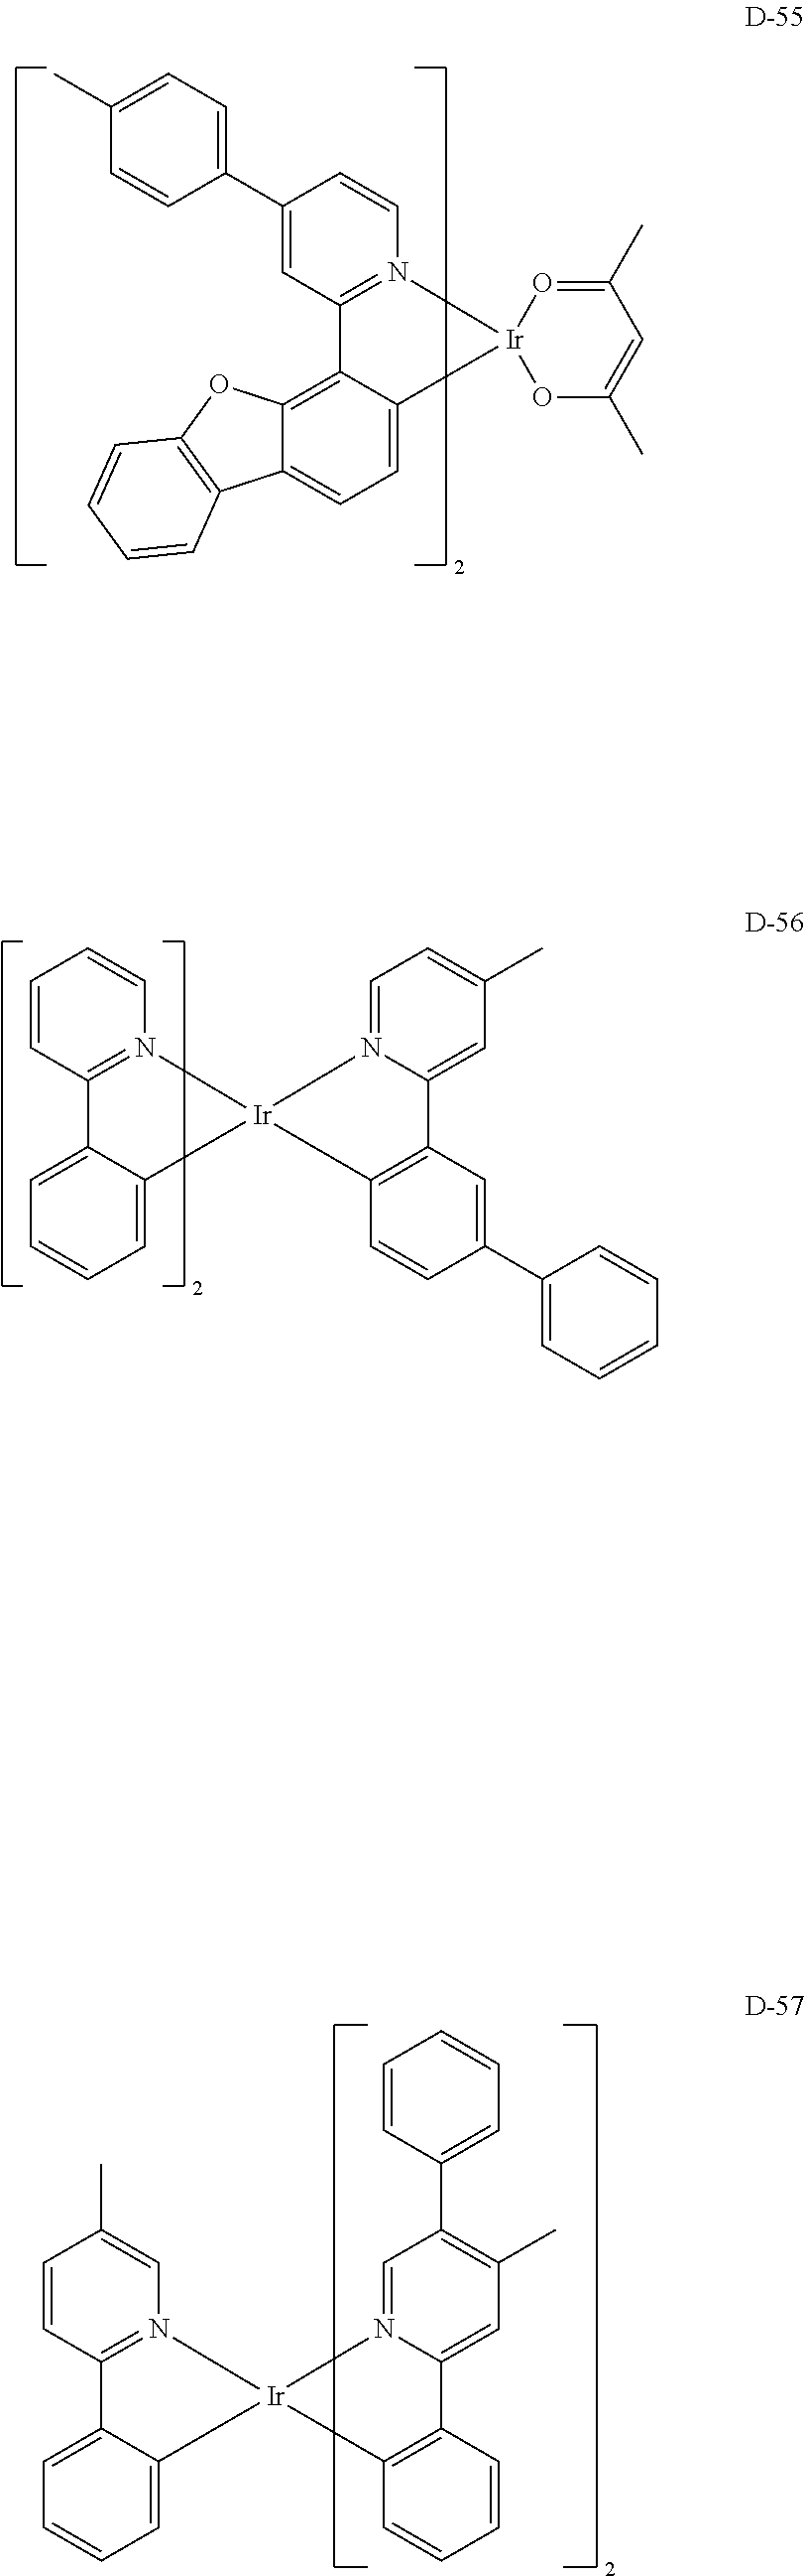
C1=CC=CN2=C1C1=CC=CC=C1[Ir]21N2=CC=C(C)C=C2C2=C1C=CC(C1=CC=CC=C1)=C2.C1=CC(C)=CN2=C1C1=CC=CC=C1[Ir]21N2=CC(C3=CC=CC=C3)=C(C)C=C2C2=C1C=CC=C2.C1=C(C2=CC=C(C)C=C2)C=CN2=C1C1=C3C(=CC=C1[Ir]21OC(C)=CC(C)=O1)C1=C(O3)C=CC=C1
